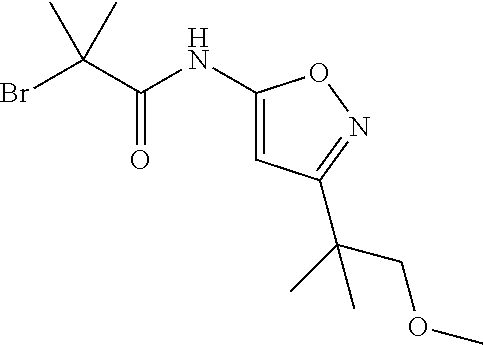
BrC(C(NC1=CC(C(C)(COC)C)=NO1)=O)(C)C
